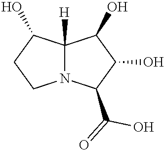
C12([H])N(C(C(=O)O)C(O)C1O)CCC2O
